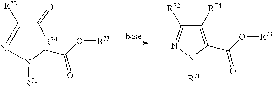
C1([R74])=C(C(O[R73])=O)N([R71])N=C1[R72].C(=O)(C([R72])=NN(CC(O[R73])=O)[R71])[R74]
